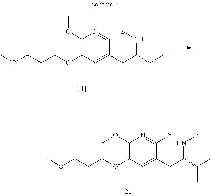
C1(OC)=C(OCCCOC)C=C(CC(C(C)C)N[Z])C=N1.C1(OC)=C(OCCCOC)C=C(CC(C(C)C)N[Z])C([X])=N1
